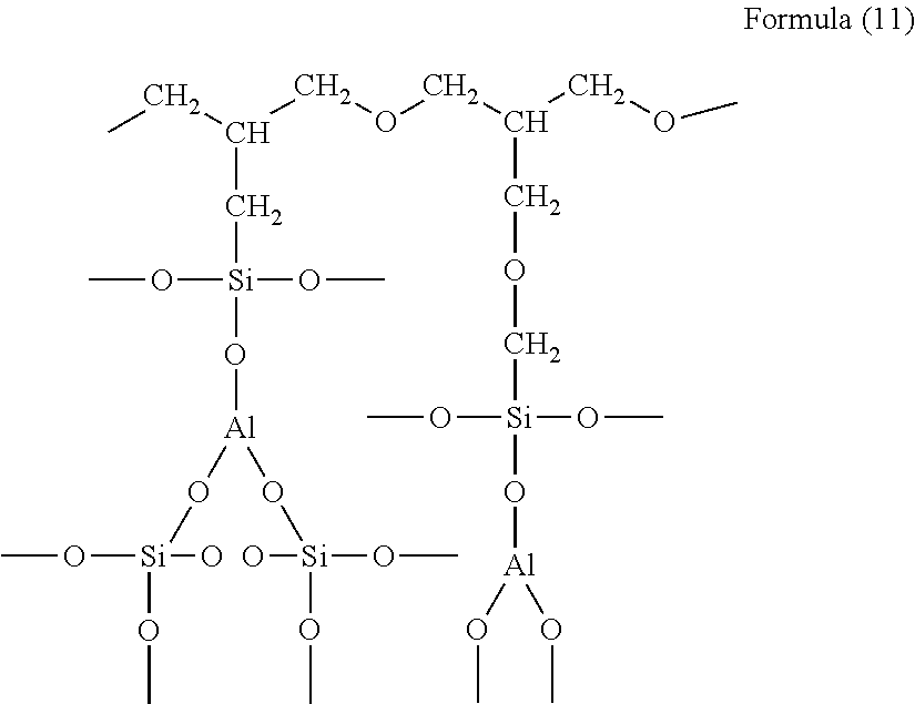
CCC(COCC(COC)COC[Si](OC)(OC)O[Al](OC)OC)C[Si](O[Al](O[Si](OC)(OC)O)O[Si](OC)(OC)O)(OC)OC
